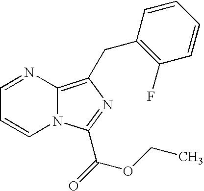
C1=CN2C(=C(CC3=C(F)C=CC=C3)N=C2C(=O)OCC)N=C1
